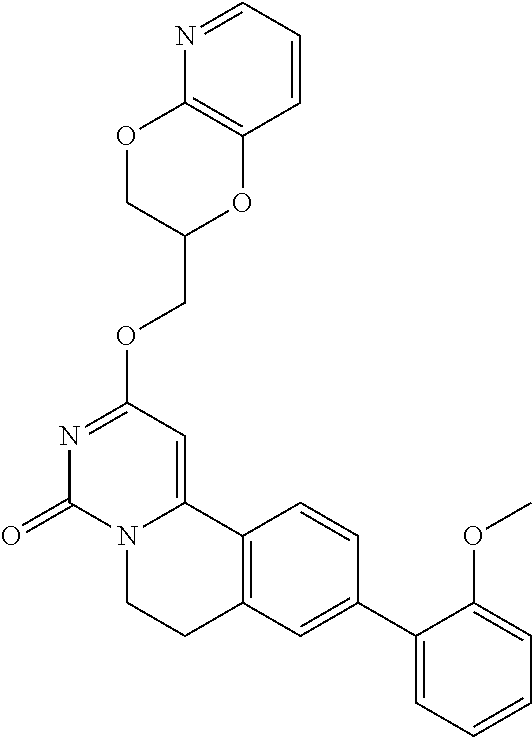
N1=C(OCC2OC3=C(OC2)N=CC=C3)C=C2N(C1=O)CCC1=C2C=CC(C2=CC=CC=C2OC)=C1
